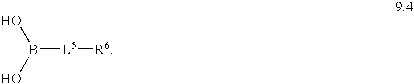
B([L5][R6])(O)O
